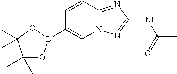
C1=CC2=NC(NC(C)=O)=NN2C=C1B1OC(C)(C)C(C)(C)O1
